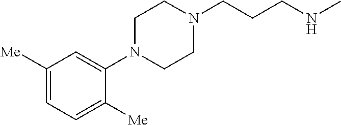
C1N(CCCNC)CCN(C2=CC([Me])=CC=C2[Me])C1
